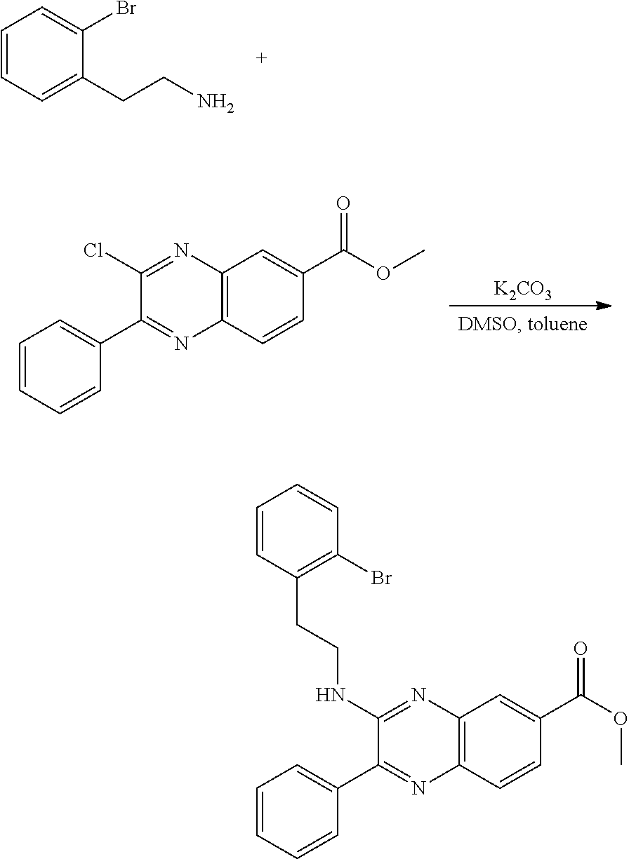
C1=CC=C(CCN)C(Br)=C1.C12=C(C=CC(C(OC)=O)=C1)N=C(C1=CC=CC=C1)C(Cl)=N2.[K2CO3].C12=C(C=CC(C(OC)=O)=C1)N=C(C1=CC=CC=C1)C(NCCC1=C(Br)C=CC=C1)=N2
